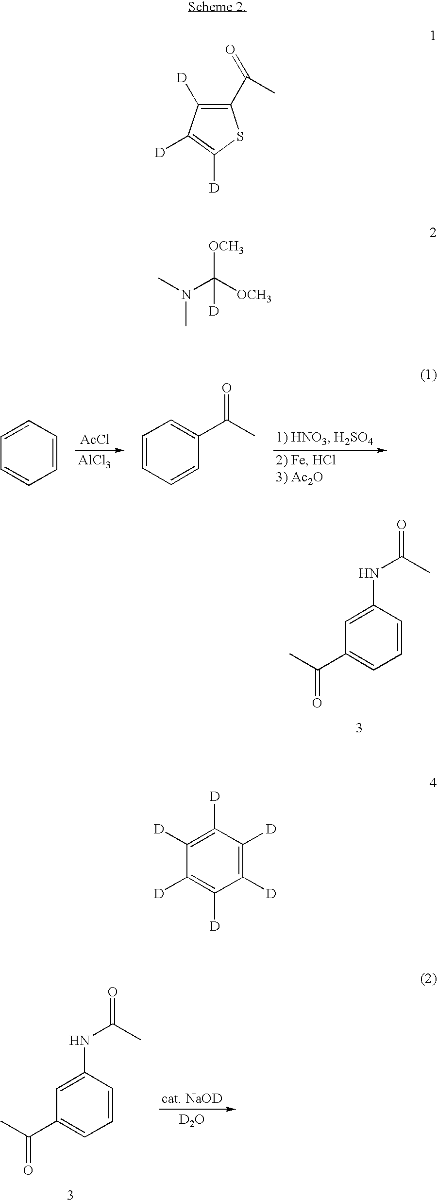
C1=CC=CC=C1.[AcCl].[AlCl3].C1=CC=CC(C(C)=O)=C1.C1=CC(NC(=O)C)=CC(C(C)=O)=C1.C1=CC(NC(=O)C)=CC(C(C)=O)=C1.[D2O].C1(C(=O)C)=C([D])C([D])=C([D])S1.CN(C([OCH3])([D])[OCH3])C.C1([D])=C([D])C([D])=C([D])C([D])=C1[D]
